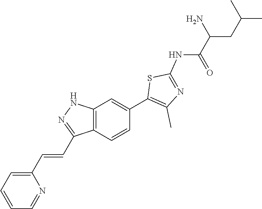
C1=CC=C(C=CC2=NNC3=C2C=CC(C2=C(C)N=C(NC(C(CC(C)C)N)=O)S2)=C3)N=C1
